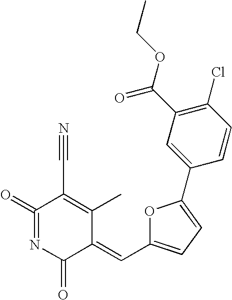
C1(=O)=NC(=O)C(=CC2=CC=C(C3=CC(C(OCC)=O)=C(Cl)C=C3)O2)C(C)=C1C#N
